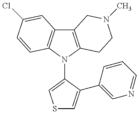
C12=C(N(C3=CSC=C3C3=CN=CC=C3)C3=C1C=C(Cl)C=C3)CCN(C)C2
